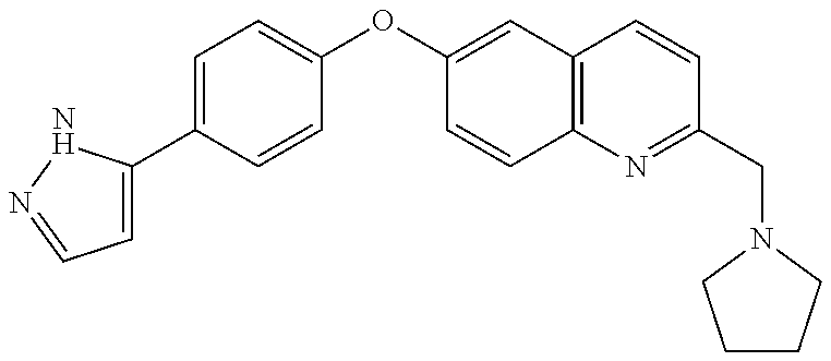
C1=C(C2=CC=C(OC3=CC4=C(C=C3)N=C(CN3CCCC3)C=C4)C=C2)NN=C1
